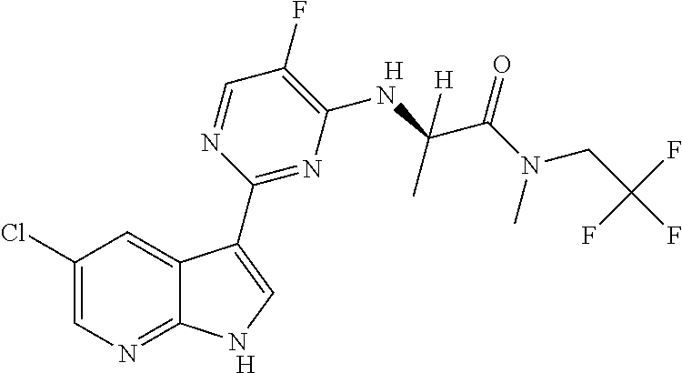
C1(F)=C(NC(C(N(CC(F)(F)F)C)=O)(C)[H])N=C(C2=CNC3=NC=C(Cl)C=C32)N=C1.[H].[H]
